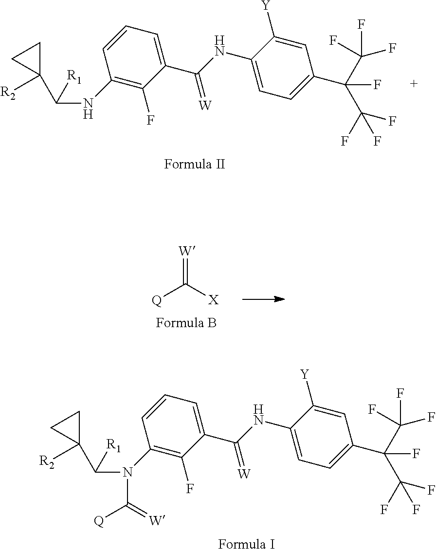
C1=CC(NC(C2([R2])CC2)[R1])=C(F)C(C(NC2=CC=C(C(F)(C(F)(F)F)C(F)(F)F)C=C2[Y])=[W])=C1.[Q]C([X])=[W].C1=CC(N(C(C2([R2])CC2)[R1])C(=[W])[Q])=C(F)C(C(NC2=CC=C(C(F)(C(F)(F)F)C(F)(F)F)C=C2[Y])=[W])=C1
